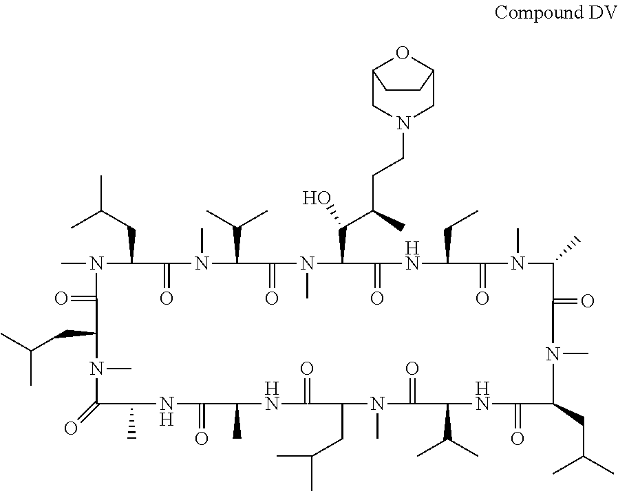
CC(CC1N(C)C(=O)C(CC(C)C)N(C)C(=O)C(C)NC(=O)C(C)NC(=O)C(CC(C)C)N(C)C(=O)C(C(C)C)NC(=O)C(CC(C)C)N(C)C(=O)C(C)N(C)C(=O)C(CC)NC(=O)C(C(C(C)CCN2CC3OC(C2)CC3)O)N(C)C(=O)C(C(C)C)N(C)C1=O)C
